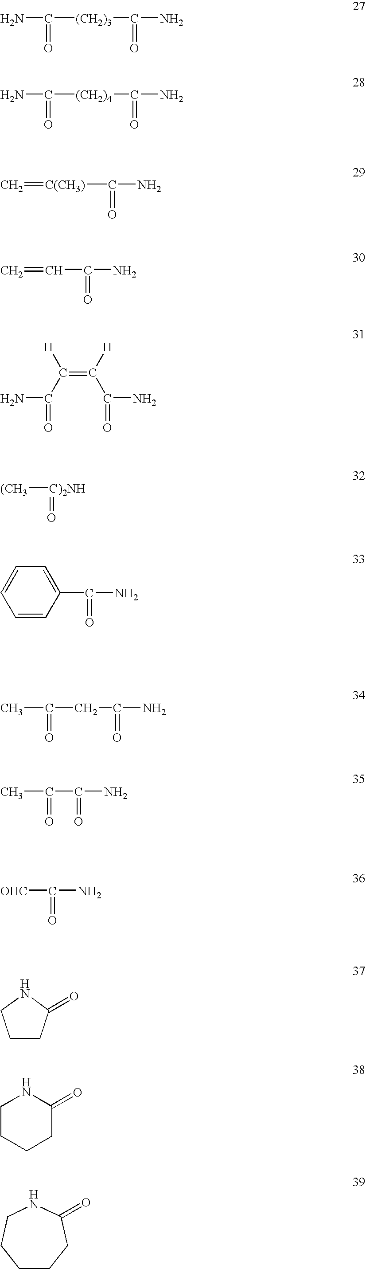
NC([(CH2)3]C(N)=O)=O.NC([(CH2)4]C(N)=O)=O.C=[C(CH3)]C(N)=O.C=CC(N)=O.NC(=O)C(=C([H])C(N)=O)[H].[(CH3][C)2NH]=O.C1=CC(C(N)=O)=CC=C1.CC(=O)CC(N)=O.CC(C(=O)N)=O.[OHC]C(N)=O.C1CC(=O)NC1.C1CCCC(=O)N1.C1CCC(=O)NCC1
